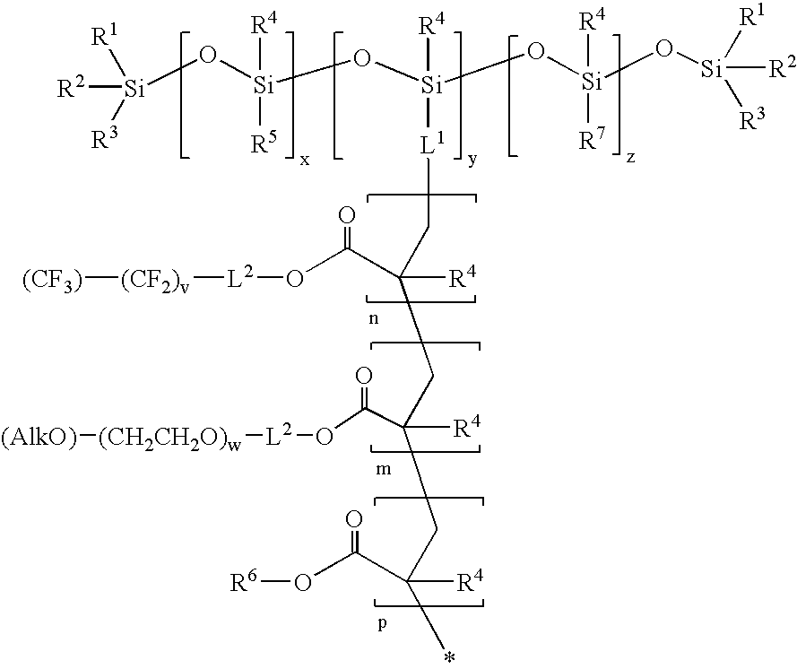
[Si](O[Si](O[Si](O[Si](O[Si]([R2])([R1])[R3])([R4])[R7])([R4])[L1]CC(CC(CC(*)([R4])C(O[R6])=O)([R4])C(O[L2][(CH2CH2O)w][(AlkO)])=O)([R4])C(O[L2][(CF2)v][(CF3)])=O)([R4])[R5])([R2])([R3])[R1]
